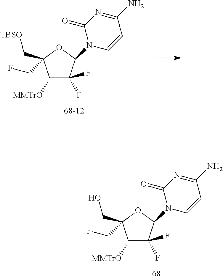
C1([MMTrO])C(F)(F)C(N2C=CC(N)=NC2=O)OC1(C[TBSO])CF.C1([MMTrO])C(F)(F)C(N2C=CC(N)=NC2=O)OC1(CO)CF
